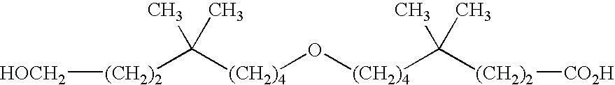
[(CH2)2]([HOCH2])C([(CH2)4]O[(CH2)4]C([(CH2)2][CO2H])(C)C)(C)C
